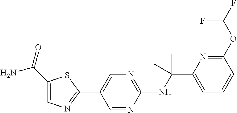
C1=C(C(=O)N)SC(C2=CN=C(NC(C3=CC=CC(OC(F)F)=N3)(C)C)N=C2)=N1
